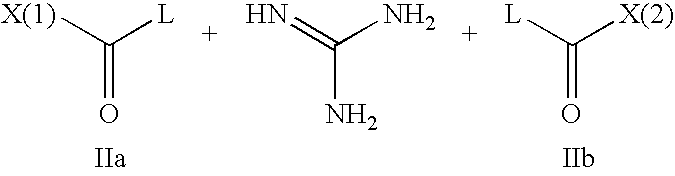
[X(1)]C([L])=O.N=C(N)N.[L]C([X(2)])=O
